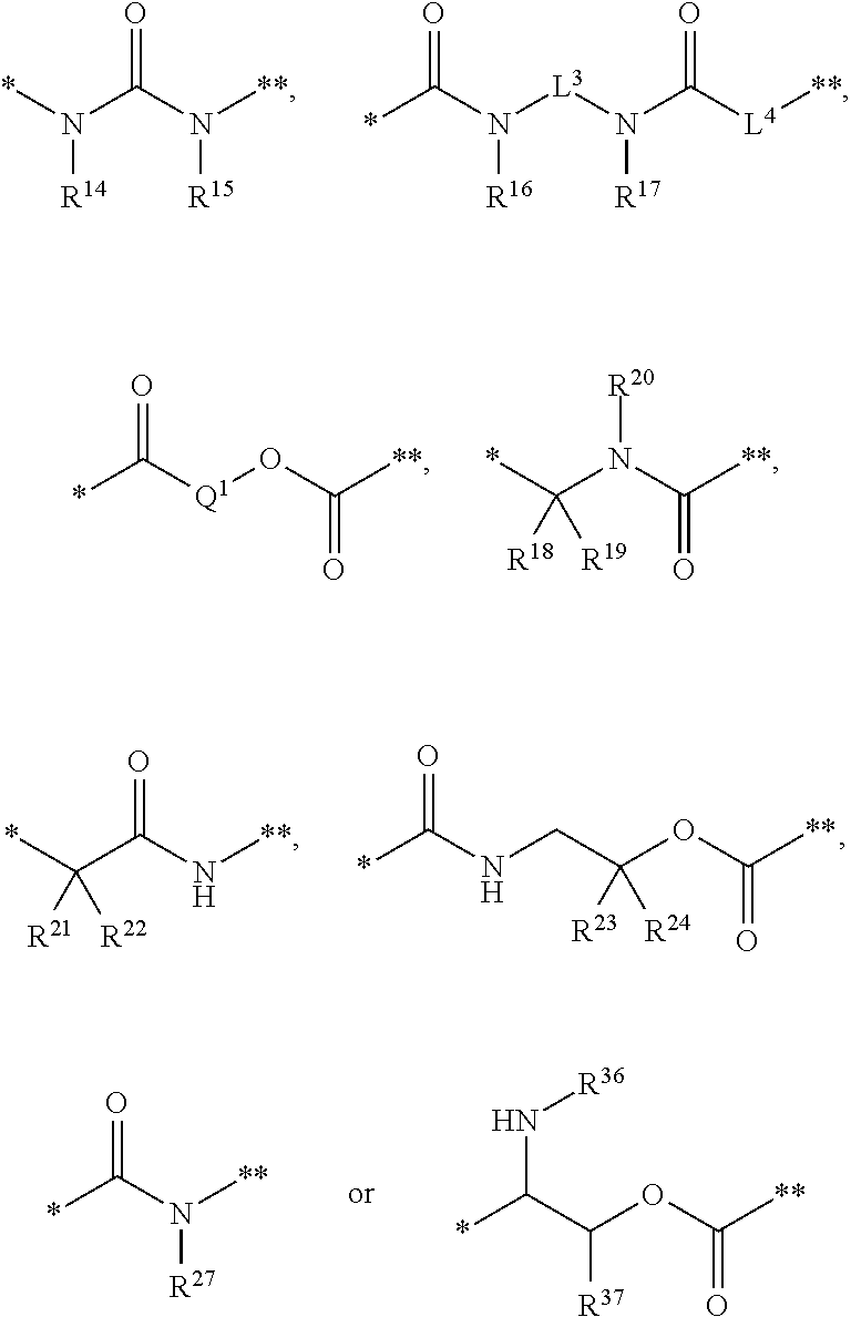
*N(C(N([**])[R15])=O)[R14].C(N([L3]N(C([L4][**])=O)[R17])[R16])(*)=O.C([Q1]OC(=O)[**])(*)=O.*C(N(C([**])=O)[R20])([R18])[R19].*C(C(N[**])=O)([R21])[R22].*C(NCC(OC([**])=O)([R23])[R24])=O.C(N([**])[R27])(*)=O.*C(C(OC([**])=O)[R37])N[R36]
